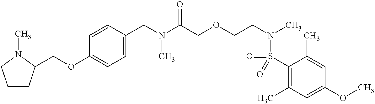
C1(S(=O)(N(CCOCC(N(CC2=CC=C(OCC3CCCN3C)C=C2)C)=O)C)=O)=C(C)C=C(OC)C=C1C
